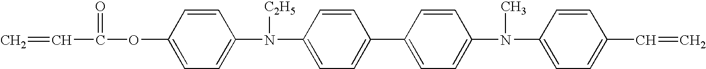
C=CC(=O)OC1=CC=C(N([C2H5])C2=CC=C(C3=CC=C(N(C)C4=CC=C(C=C)C=C4)C=C3)C=C2)C=C1
